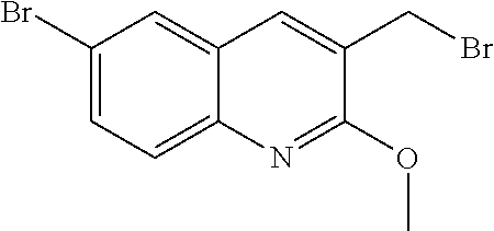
C1(Br)=CC=C2C(=C1)C=C(CBr)C(OC)=N2
